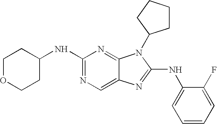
C1(NC2=NC=C3C(=N2)N(C2CCCC2)C(NC2=CC=CC=C2F)=N3)CCOCC1
